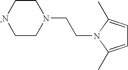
C1CN(CCN2C(C)=CC=C2C)CC[-N]1
